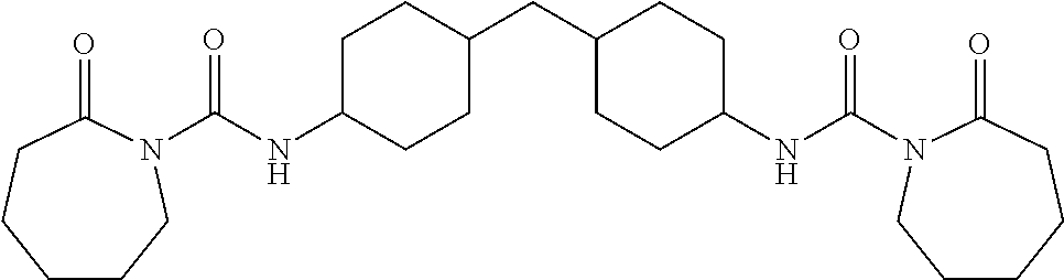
C1C(NC(=O)N2CCCCCC2=O)CCC(CC2CCC(NC(=O)N3C(=O)CCCCC3)CC2)C1
